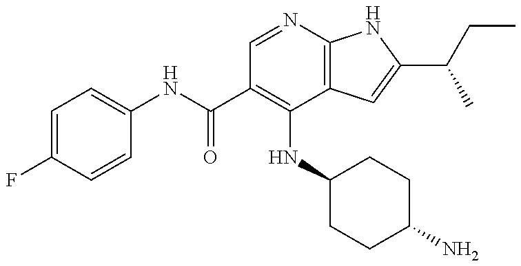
C1=C(F)C=CC(NC(C2=C(NC3CCC(N)CC3)C3=C(N=C2)NC(C(CC)C)=C3)=O)=C1
